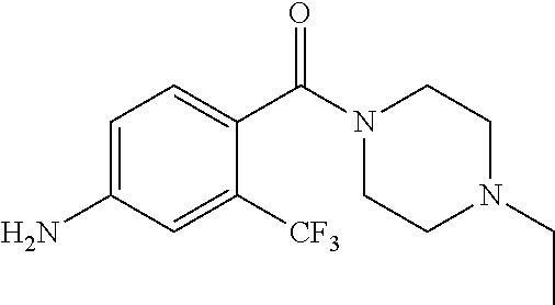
C1=C(N)C=C([CF3])C(C(N2CCN(CC)CC2)=O)=C1
